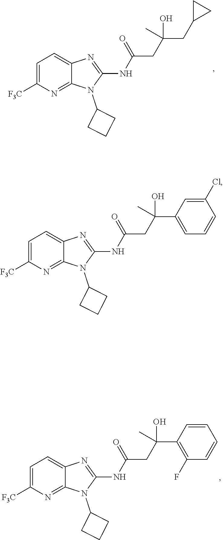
N(C1=NC2=CC=C([F3C])N=C2N1C1CCC1)C(CC(C1=CC=CC(Cl)=C1)(C)O)=O.N(C1=NC2=CC=C([F3C])N=C2N1C1CCC1)C(CC(C1=C(F)C=CC=C1)(C)O)=O.N(C1=NC2=CC=C([F3C])N=C2N1C1CCC1)C(CC(CC1CC1)(C)O)=O
